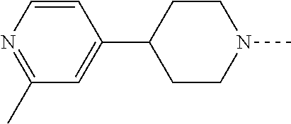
C1=CN=C(C)C=C1C1CCN(C)CC1
